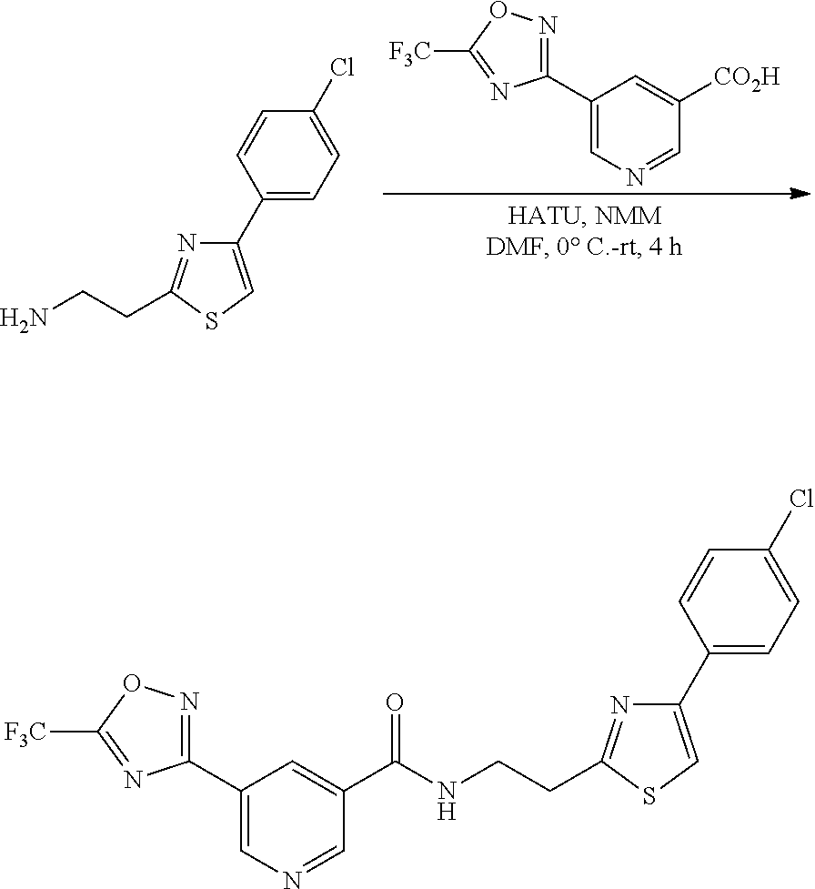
C1(C2=CN=CC([CO2H])=C2)=NOC([F3C])=N1.C1(C2=CC=C(Cl)C=C2)=CSC(CCN)=N1.C1(C2=CN=CC(C(NCCC3=NC(C4=CC=C(Cl)C=C4)=CS3)=O)=C2)=NOC([F3C])=N1
